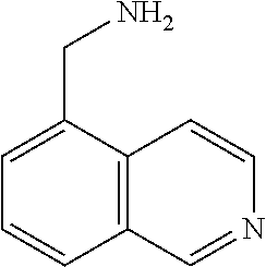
C1=C(CN)C2=C(C=C1)C=NC=C2
